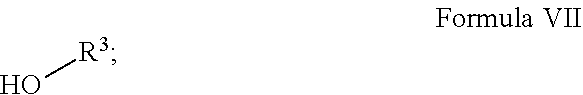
O[R3]
